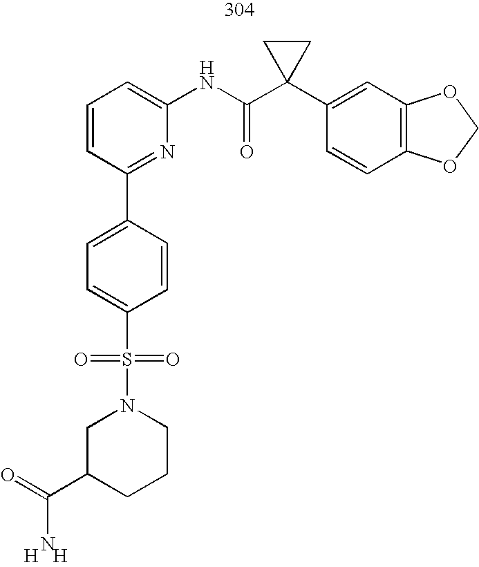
C1=CC=C(NC(C2(C3=CC4=C(C=C3)OCO4)CC2)=O)N=C1C1=CC=C(S(=O)(=O)N2CC(C(=O)N)CCC2)C=C1.[H].[H]
